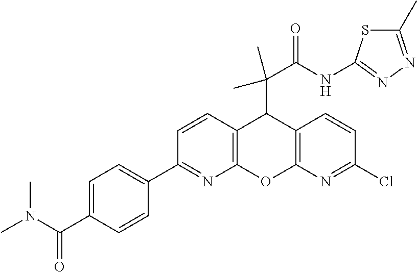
C1(C2=NC3=C(C=C2)C(C(C(NC2=NN=C(C)S2)=O)(C)C)C2=C(O3)N=C(Cl)C=C2)=CC=C(C(N(C)C)=O)C=C1
